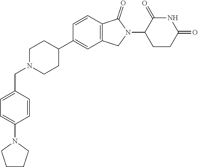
C1N(CC2=CC=C(N3CCCC3)C=C2)CCC(C2=CC3=C(C=C2)C(=O)N(C2CCC(=O)NC2=O)C3)C1
